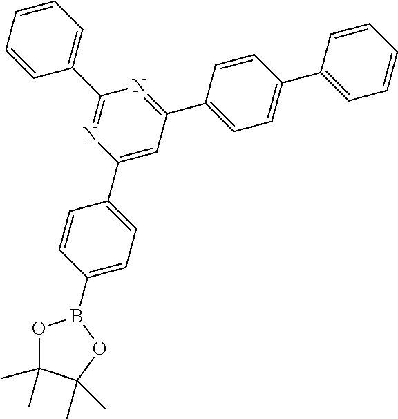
O1C(C)(C)C(C)(C)OB1C1=CC=C(C2=CC(C3=CC=C(C4=CC=CC=C4)C=C3)=NC(C3=CC=CC=C3)=N2)C=C1
